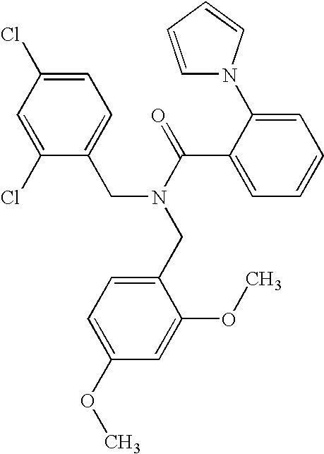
C1(Cl)=CC(Cl)=CC=C1CN(C(C1=CC=CC=C1N1C=CC=C1)=O)CC1=CC=C(OC)C=C1OC
